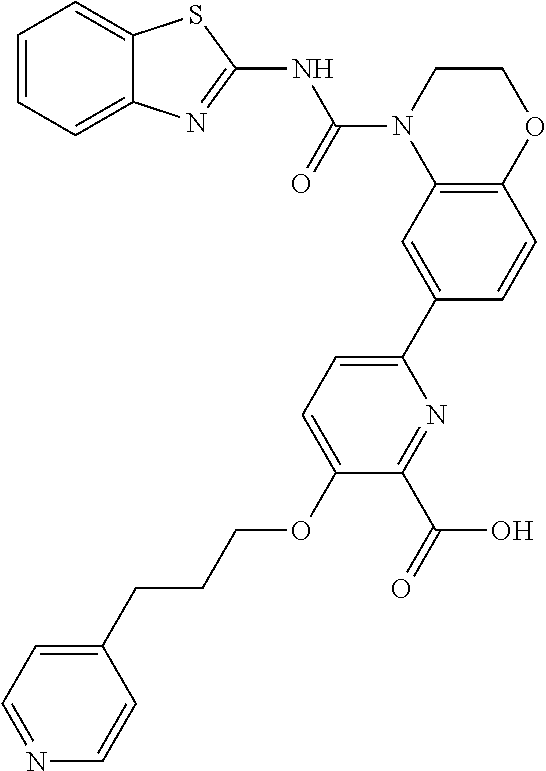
C1=CC=C2C(=C1)SC(NC(N1C3=C(OCC1)C=CC(C1=CC=C(OCCCC4=CC=NC=C4)C(C(=O)O)=N1)=C3)=O)=N2
